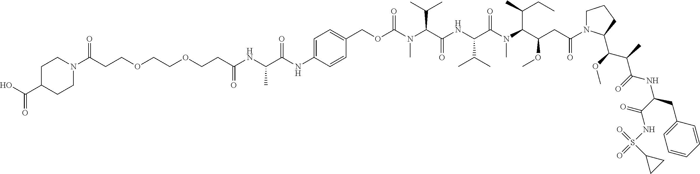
C(NC1=CC=C(COC(N(C(C(NC(C(N(C(C(CC(N2CCCC2C(C(C(=O)NC(CC2=CC=CC=C2)C(=O)NS(=O)(=O)C2CC2)C)OC)=O)OC)C(CC)C)C)=O)C(C)C)=O)C(C)C)C)=O)C=C1)(C(NC(CCOCCOCCC(N1CCC(C(O)=O)CC1)=O)=O)C)=O
